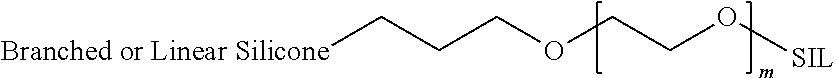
[Branched or Linear Silicone]CCCOCCO[SIL]
